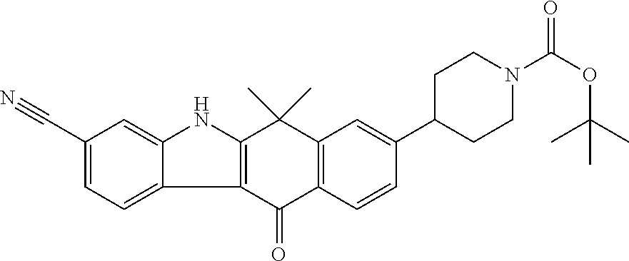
C12=C(C=CC(C3CCN(C(OC(C)(C)C)=O)CC3)=C1)C(=O)C1=C(C2(C)C)NC2=CC(C#N)=CC=C12
